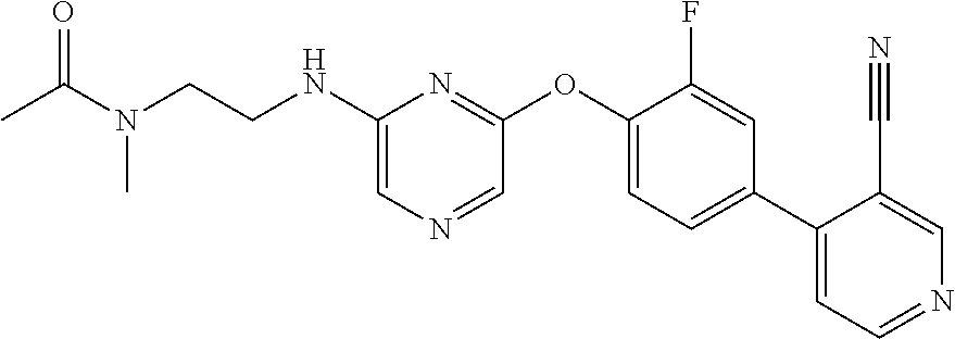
C1(NCCN(C)C(=O)C)=CN=CC(OC2=CC=C(C3=CC=NC=C3C#N)C=C2F)=N1
